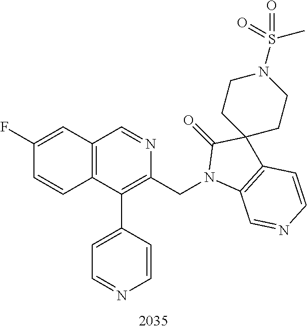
C1(F)=CC2=C(C=C1)C(C1=CC=NC=C1)=C(CN1C3=C(C=CN=C3)C3(C1=O)CCN(S(=O)(C)=O)CC3)N=C2
